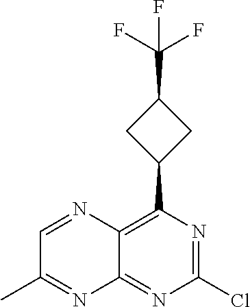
ClC1=NC(C2CC(C(F)(F)F)C2)=C2C(=N1)N=C(C)C=N2
